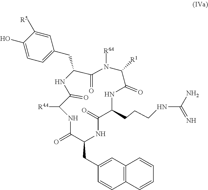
C1(O)=CC=C(CC2C(=O)N([R6A])C([R1])C(=O)NC(CCCNC(N)=N)C(=O)NC(CC3=CC4=C(C=C3)C=CC=C4)C(=O)NC([R4A])C(=O)N2)C=C1[R5]
